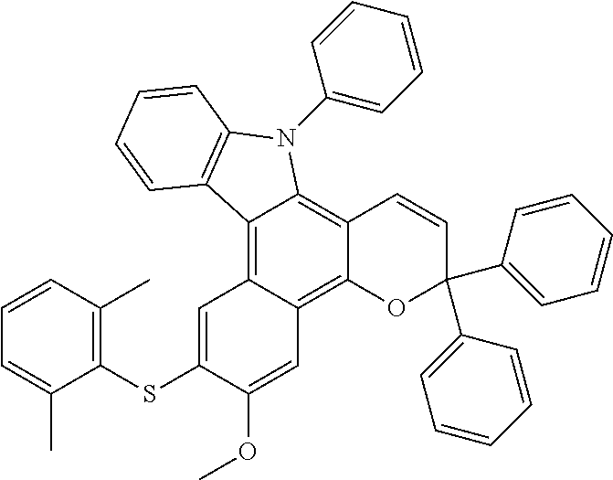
C12=C3C(=C4C(=C1N(C1=CC=CC=C1)C1=C2C=CC=C1)C=CC(C1=CC=CC=C1)(C1=CC=CC=C1)O4)C=C(OC)C(SC1=C(C)C=CC=C1C)=C3
